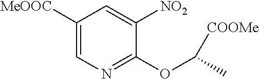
C1([MeOOC])=CN=C(OC([COOMe])C)C([NO2])=C1
